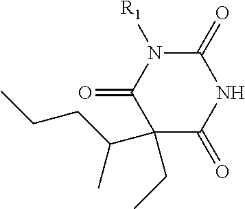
C1(=O)NC(=O)N([R1])C(=O)C1(C(C)CCC)CC
